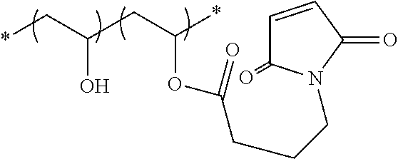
*CC(CC(*)OC(CCCN1C(=O)C=CC1=O)=O)O
